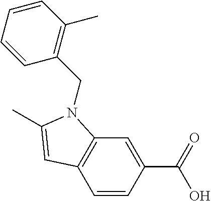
C1=CC(C(=O)O)=CC2=C1C=C(C)N2CC1=C(C)C=CC=C1
